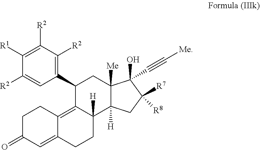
C1(C2=C([R2])C([R2])=C([R1])C([R2])=C2)C2=C3C(=CC(=O)CC3)CCC2([H])C2([H])C([Me])(C1)C(O)(C#C[Me])C([R8])([R7])C2
